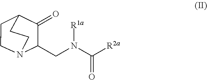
N([R1a])(C(=O)[R2a])CC1C(=O)C2CCN1CC2
